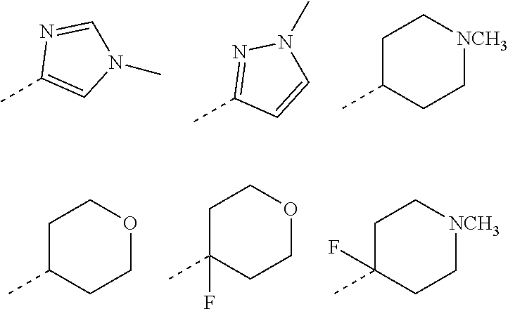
CC1=CN(C)C=N1.CC1=NN(C)C=C1.CC1CC[NCH3]CC1.CC1CCOCC1.CC1(F)CC[NCH3]CC1.CC1(F)CCOCC1
